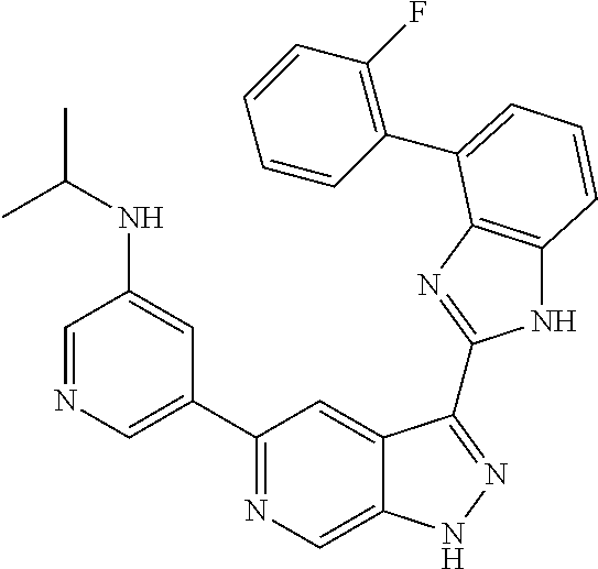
C1=NC=C(C2=NC=C3C(=C2)C(C2=NC4=C(N2)C=CC=C4C2=C(F)C=CC=C2)=NN3)C=C1NC(C)C
